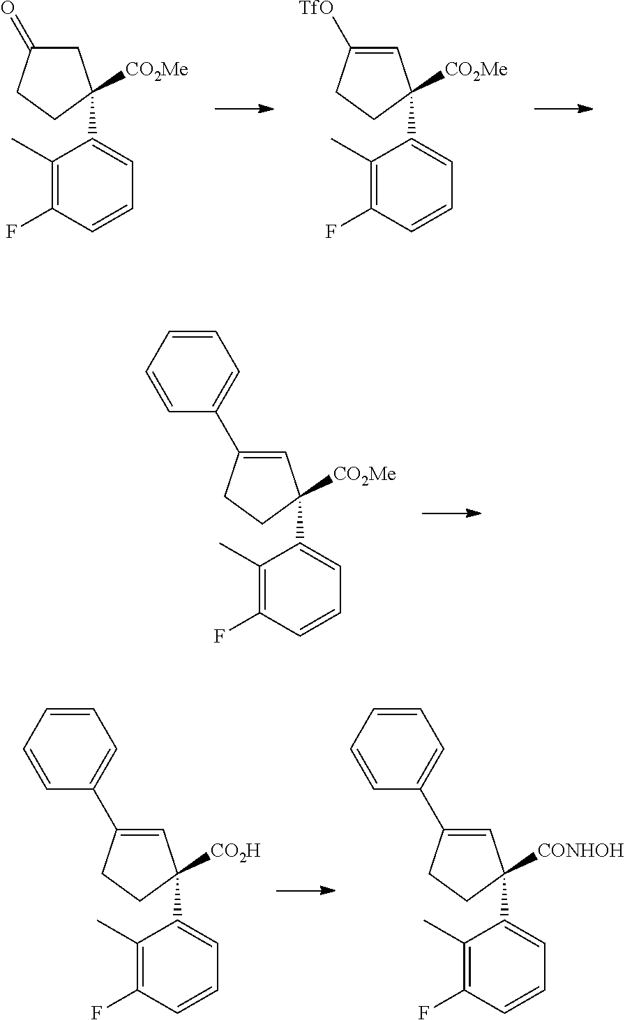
C1(C)=C(F)C=CC=C1C1([CO2Me])CC(=O)CC1.C1(C)=C(F)C=CC=C1C1([CO2Me])C=C([TfO])CC1.C1(C)=C(F)C=CC=C1C1([CO2Me])C=C(C2=CC=CC=C2)CC1.C1(C)=C(F)C=CC=C1C1([CO2H])C=C(C2=CC=CC=C2)CC1.C1(C)=C(F)C=CC=C1C1([CONHOH])C=C(C2=CC=CC=C2)CC1
